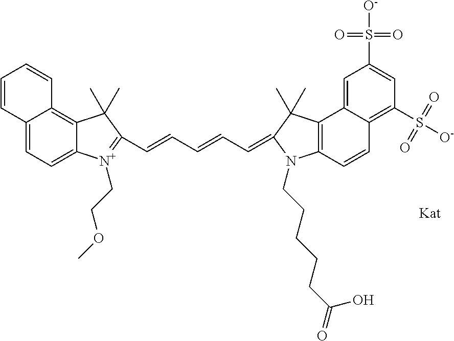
C12=CC=C3C(=C1C=CC=C2)C(C)(C)C(C=CC=CC=C1C(C)(C)C2=C(N1CCCCCC(=O)O)C=CC1=C(S([O-])(=O)=O)C=C(S([O-])(=O)=O)C=C21)=[N+]3CCOC
